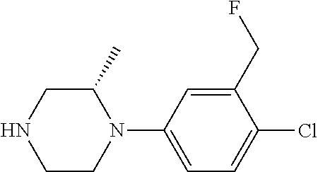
C1C(C)N(C2=CC=C(Cl)C(CF)=C2)CCN1
